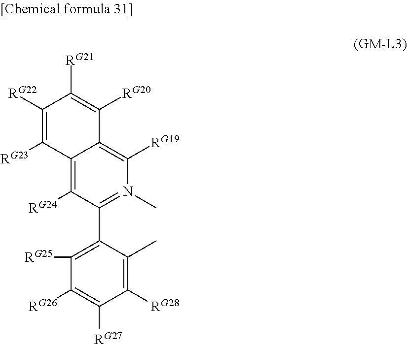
C12=C([RG24])C(C3=C([RG25])C([RG26])=C([RG27])C([RG28])=C3C)=N(C)C([RG19])=C1C([RG20])=C([RG21])C([RG22])=C2[RG23]
